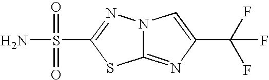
N12C(=NC(C(F)(F)F)=C1)SC(S(=O)(=O)N)=N2
